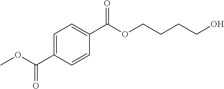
C1=C(C(OC)=O)C=CC(C(OCCCCO)=O)=C1
